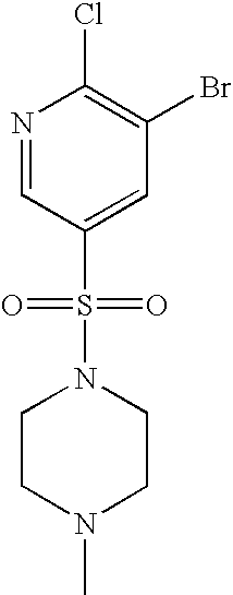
N1=CC(S(=O)(=O)N2CCN(C)CC2)=CC(Br)=C1Cl
